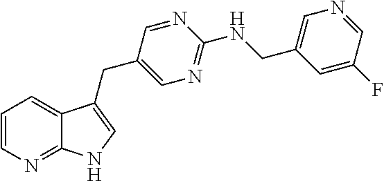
C1=CN=C2C(=C1)C(CC1=CN=C(NCC3=CN=CC(F)=C3)N=C1)=CN2
